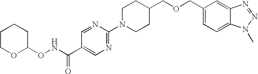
N1=C(N2CCC(COCC3=CC=C4C(=C3)N=NN4C)CC2)N=CC(C(=O)NOC2CCCCO2)=C1
